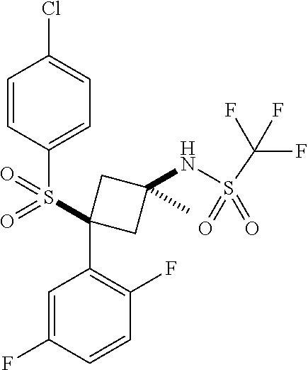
C1=CC(S(C2(C3=C(F)C=CC(F)=C3)CC(NS(C(F)(F)F)(=O)=O)(C)C2)(=O)=O)=CC=C1Cl
